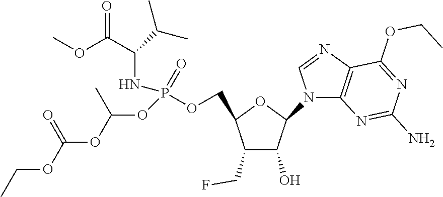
C1(CF)C(O)C(N2C3=C(N=C2)C(OCC)=NC(N)=N3)OC1COP(OC(C)OC(OCC)=O)(NC(C(OC)=O)C(C)C)=O
